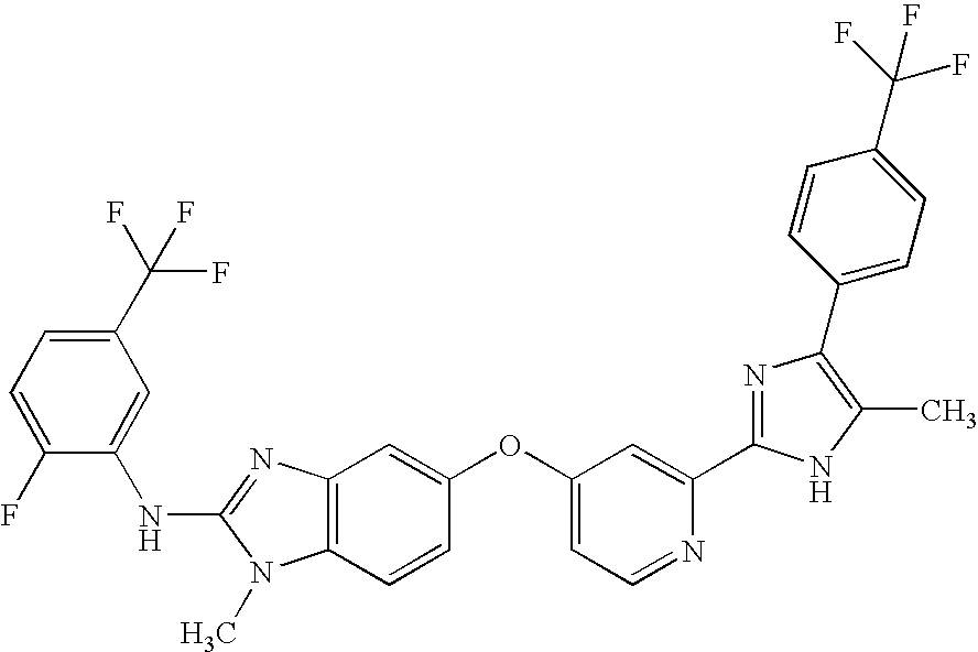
C1=CC2=C(C=C1OC1=CC=NC(C3=NC(C4=CC=C(C(F)(F)F)C=C4)=C(C)N3)=C1)N=C(NC1=CC(C(F)(F)F)=CC=C1F)N2C
